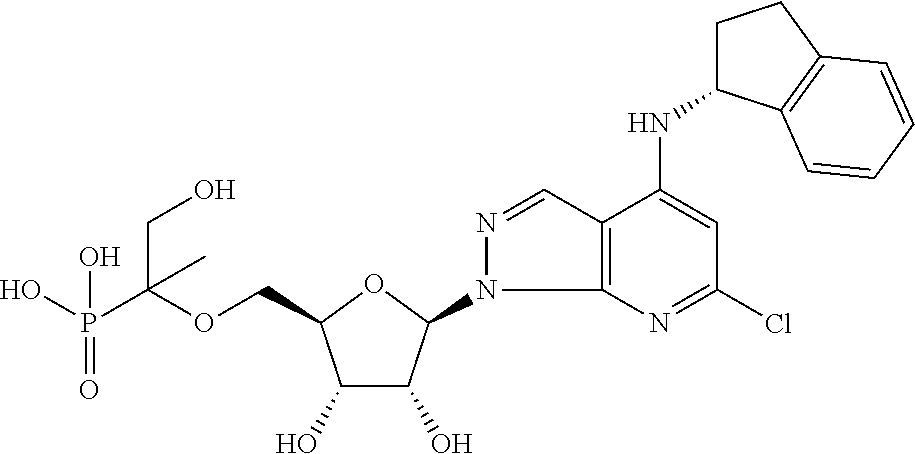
C(OCC1C(O)C(O)C(N2C3=C(C=N2)C(NC2CCC4=C2C=CC=C4)=CC(Cl)=N3)O1)(P(O)(=O)O)(CO)C
